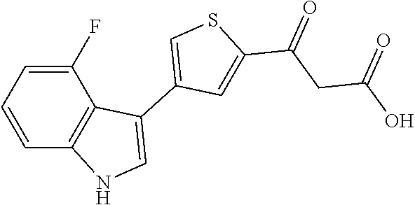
C1=CC=C(F)C2=C1NC=C2C1=CSC(C(CC(O)=O)=O)=C1
